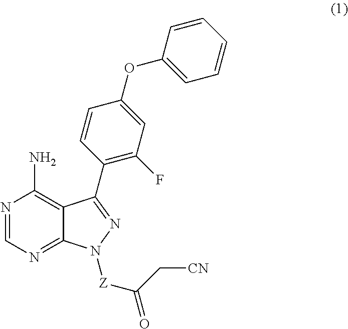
N1=CN=C2C(=C1N)C(C1=C(F)C=C(OC3=CC=CC=C3)C=C1)=NN2[Z]C(=O)C[CN]
